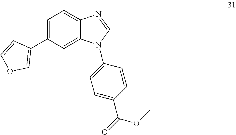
C1=C(C2=COC=C2)C=C2C(=C1)N=CN2C1=CC=C(C(=O)OC)C=C1
